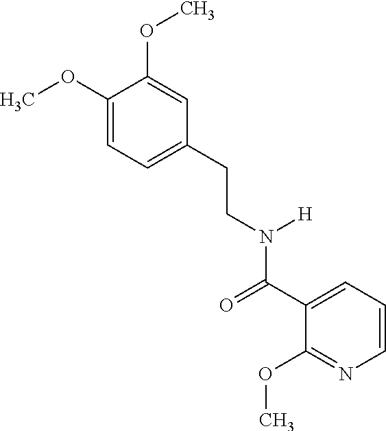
C1=C(CCN(C(C2=CC=CN=C2OC)=O)[H])C=C(OC)C(OC)=C1
